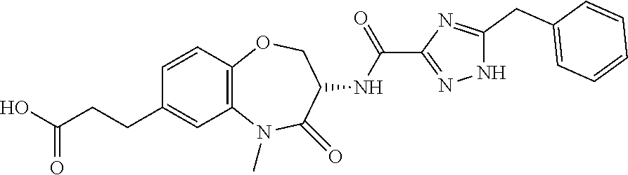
OC(CCC1=CC2=C(C=C1)OCC(NC(C1=NNC(CC3=CC=CC=C3)=N1)=O)C(=O)N2C)=O
